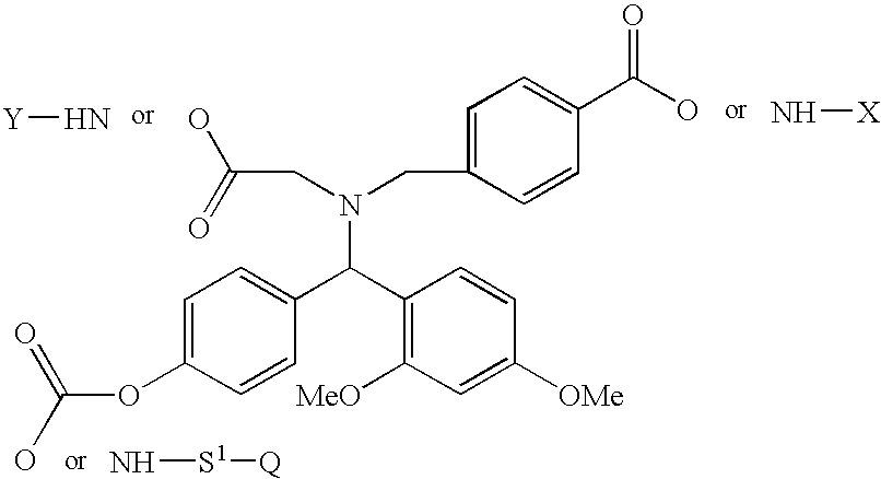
N[X].N[S1][Q].[Y]N.C1=C(CN(CC(O)=O)C(C2=CC=C(OC(=O)O)C=C2)C2=C([MeO])C=C([OMe])C=C2)C=CC(C(O)=O)=C1
